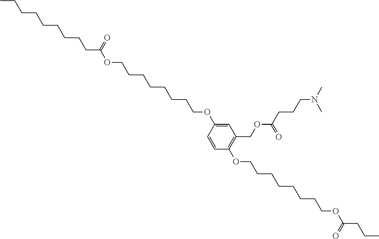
C1=C(OCCCCCCCCOC(CCCCCCCCC)=O)C=CC(OCCCCCCCCOC(CCC)=O)=C1COC(CCCN(C)C)=O
